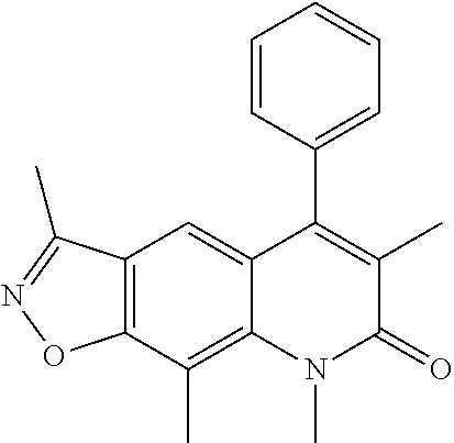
C12=C(C(C)=C3C(=C1)C(C1=CC=CC=C1)=C(C)C(=O)N3C)ON=C2C
